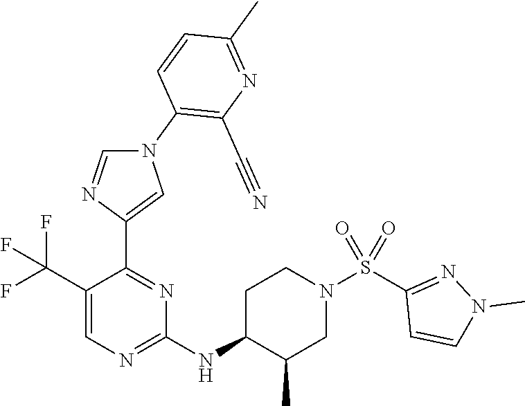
C1(C(F)(F)F)=CN=C(NC2C(C)CN(S(C3=NN(C)C=C3)(=O)=O)CC2)N=C1C1=CN(C2=C(C#N)N=C(C)C=C2)C=N1
